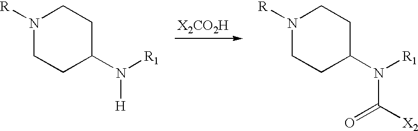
N1([R])CCC(N([R1])[H])CC1.N1([R])CCC(N([R1])C([X2])=O)CC1.[X2CO2H]
